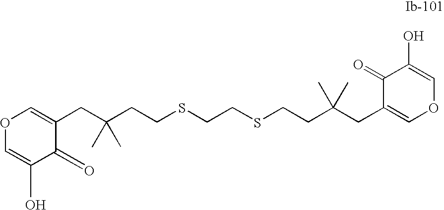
O1C=C(O)C(=O)C(CC(CCSCCSCCC(CC2=COC=C(O)C2=O)(C)C)(C)C)=C1
